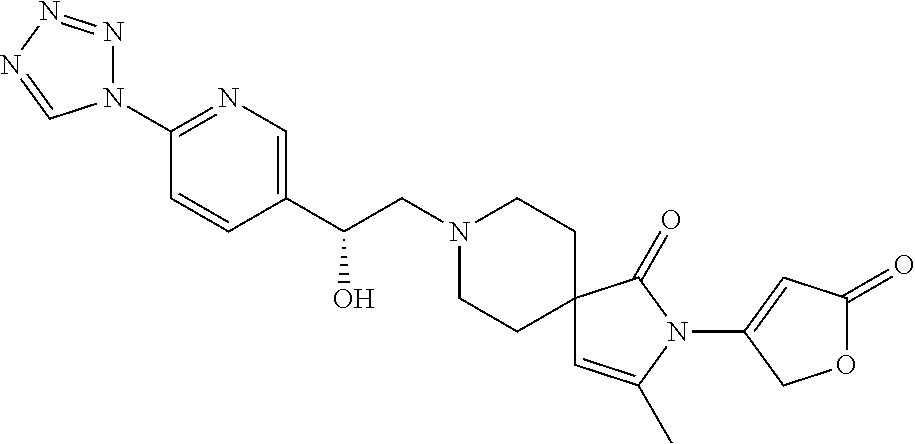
C1(C(CN2CCC3(CC2)C=C(C)N(C2=CC(=O)OC2)C3=O)O)=CN=C(N2N=NN=C2)C=C1
